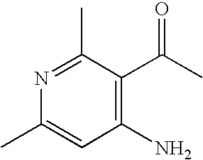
C1(N)=C(C(C)=O)C(C)=NC(C)=C1
